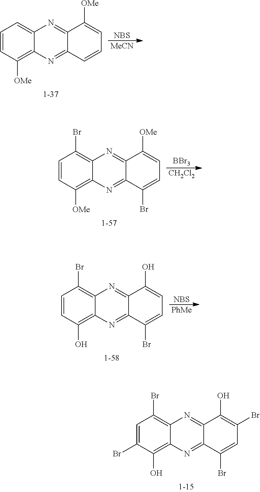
C1=C(Br)C(O)=C2C(=C1Br)N=C1C(=N2)C(Br)=CC(Br)=C1O.C1=CC([OMe])=C2C(=C1)N=C1C(=N2)C=CC=C1[OMe].[NBS].[MeCN].C1=CC([OMe])=C2C(=C1Br)N=C1C(=N2)C(Br)=CC=C1[OMe].[BBr3].[CH2Cl2].C1=CC(O)=C2C(=C1Br)N=C1C(=N2)C(Br)=CC=C1O.[NBS].[PhMe]
